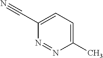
C1(C)=CC=C(C#N)N=N1
